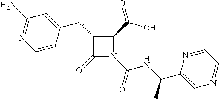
C1(CC2=CC(N)=NC=C2)C(=O)N(C(=O)NC(C2=CN=CC=N2)C)C1C(=O)O
